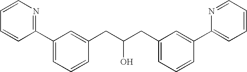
C1(C2=NC=CC=C2)=CC=CC(CC(CC2=CC=CC(C3=CC=CC=N3)=C2)O)=C1
